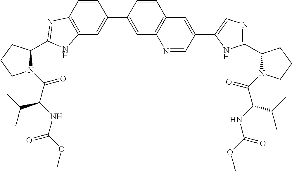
C12=C(C=C(C3=CC4=C(C=C3)C=C(C3=CN=C(C5N(C(=O)C(C(C)C)NC(=O)OC)CCC5)N3)C=N4)C=C1)NC(C1N(C(=O)C(NC(=O)OC)C(C)C)CCC1)=N2
